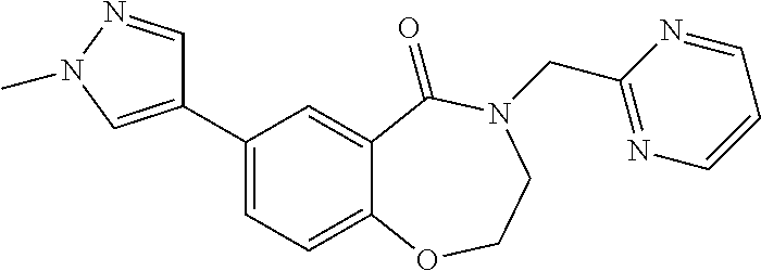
C1(C2=CN(C)N=C2)=CC=C2C(=C1)C(=O)N(CC1=NC=CC=N1)CCO2
